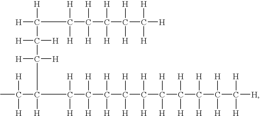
[H]C([H])(C(C(C(C([H])([H])C)(C(C(C(C(C(C(C(C(C(C([H])([H])[H])([H])[H])([H])[H])([H])[H])([H])[H])([H])[H])([H])[H])([H])[H])([H])[H])([H])[H])[H])([H])[H])([H])[H])C([H])([H])C(C(C(C([H])([H])[H])([H])[H])([H])[H])([H])[H]
